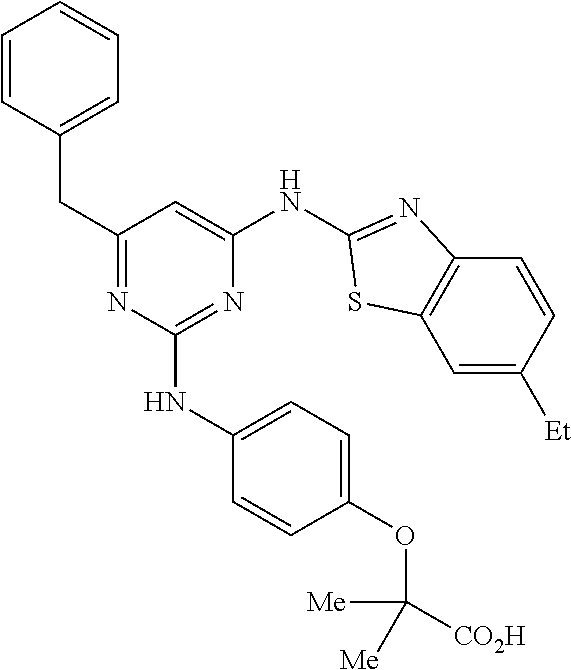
C1=C([Et])C=CC2=C1SC(NC1=CC(CC3=CC=CC=C3)=NC(NC3=CC=C(OC([CO2H])([Me])[Me])C=C3)=N1)=N2
